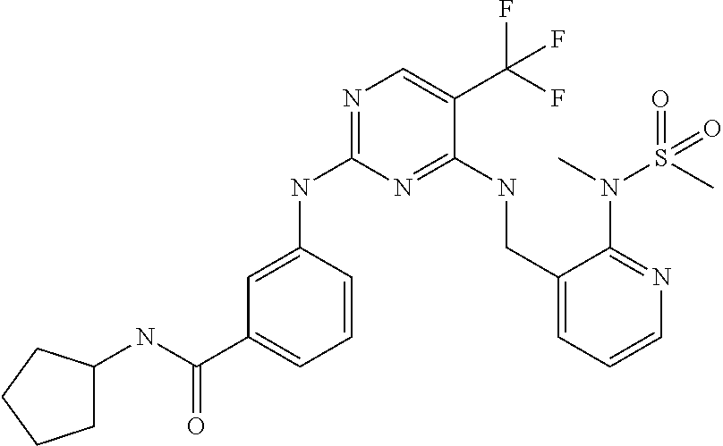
C1=CC(NC2=NC=C(C(F)(F)F)C(NCC3=CC=CN=C3N(S(C)(=O)=O)C)=N2)=CC(C(NC2CCCC2)=O)=C1
